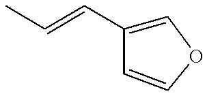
C1=C(C=CC)C=CO1
